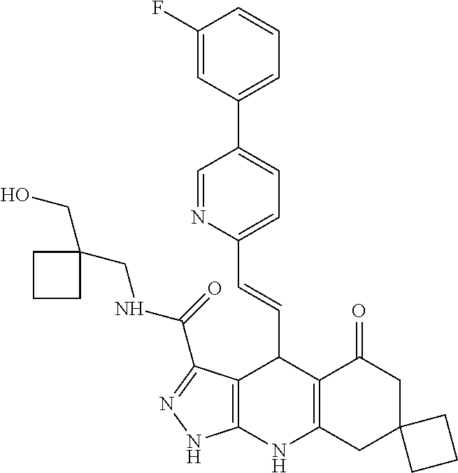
C1(F)=CC(C2=CC=C(C=CC3C4=C(NC5=C3C(=O)CC3(C5)CCC3)NN=C4C(NCC3(CO)CCC3)=O)N=C2)=CC=C1
